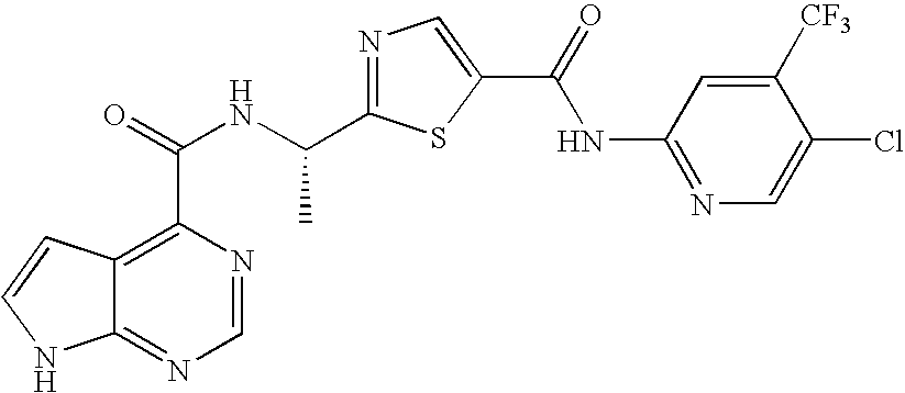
C12=NC=NC(C(=O)NC(C3=NC=C(C(=O)NC4=NC=C(Cl)C([CF3])=C4)S3)C)=C1C=CN2
